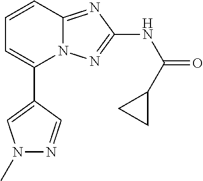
C1(C2=CN(C)N=C2)=CC=CC2=NC(NC(=O)C3CC3)=NN12
